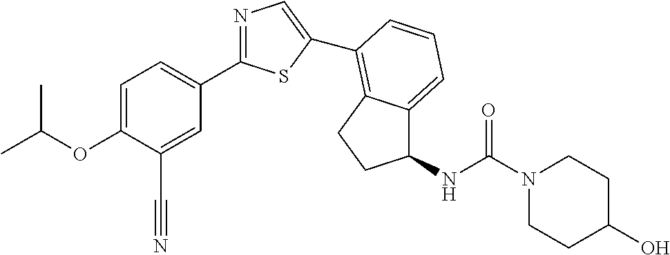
C1=C(OC(C)C)C(C#N)=CC(C2=NC=C(C3=C4C(=CC=C3)C(NC(=O)N3CCC(O)CC3)CC4)S2)=C1
